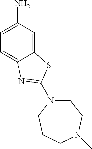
C12=CC(N)=CC=C1N=C(N1CCN(C)CCC1)S2
